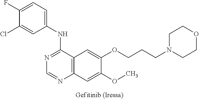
C1(NC2=NC=NC3=C2C=C(OCCCN2CCOCC2)C(OC)=C3)=CC=C(F)C(Cl)=C1
